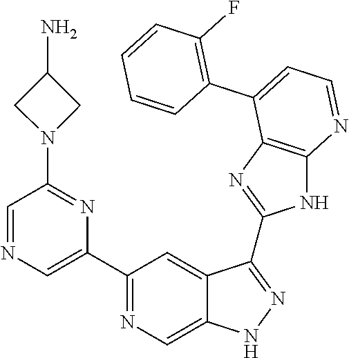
C1(C2=NC=C3C(=C2)C(C2=NC4=C(N2)N=CC=C4C2=C(F)C=CC=C2)=NN3)=CN=CC(N2CC(N)C2)=N1
